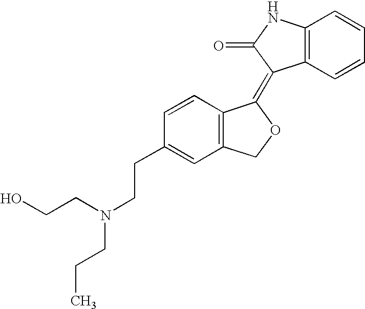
C1=CC(CCN(CCO)CCC)=CC2=C1C(=C1C3=C(NC1=O)C=CC=C3)OC2
